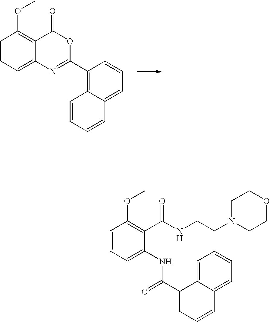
C1=CC=C2C(=C1OC)C(=O)OC(C1=C3C=CC=CC3=CC=C1)=N2.C1=CC=C(NC(=O)C2=CC=CC3=CC=CC=C23)C(C(NCCN2CCOCC2)=O)=C1OC
